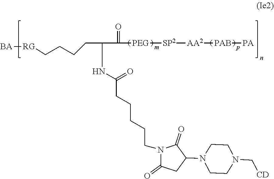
[BA][RG]CCCCC(NC(CCCCCN1C(=O)CC(N2CCN(C[CD])CC2)C1=O)=O)C(=O)[PEG][SP2][AA2][PAB][PA]
